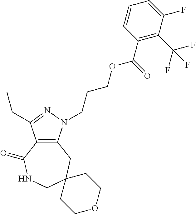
C12=C(N(CCCOC(C3=C(C(F)(F)F)C(F)=CC=C3)=O)N=C1CC)CC1(CNC2=O)CCOCC1
